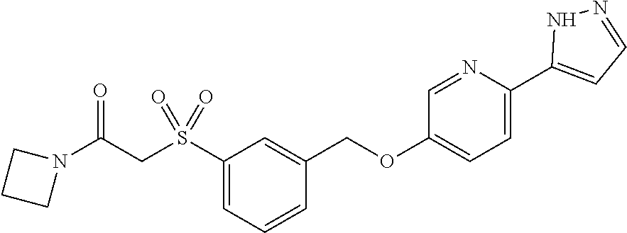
C1=C(C2=CC=NN2)N=CC(OCC2=CC(S(CC(N3CCC3)=O)(=O)=O)=CC=C2)=C1
